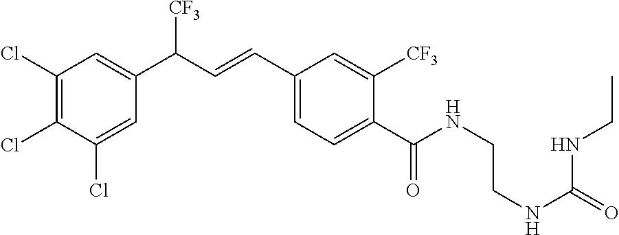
C(NC(=O)NCC)CNC(C1=CC=C(C=CC(C2=CC(Cl)=C(Cl)C(Cl)=C2)[CF3])C=C1[CF3])=O
